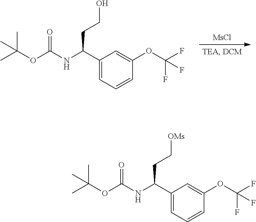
C1(C(NC(OC(C)(C)C)=O)CC[OMs])=CC=CC(OC(F)(F)F)=C1.[MsCl].C1(C(NC(OC(C)(C)C)=O)CCO)=CC=CC(OC(F)(F)F)=C1
